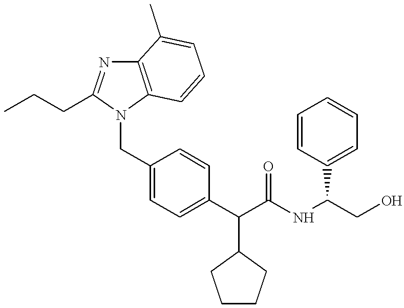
C1(CCC)=NC2=C(N1CC1=CC=C(C(C(NC(CO)C3=CC=CC=C3)=O)C3CCCC3)C=C1)C=CC=C2C
